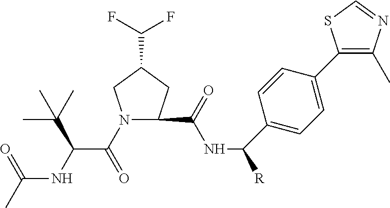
N1(C(C(NC(C)=O)C(C)(C)C)=O)CC(C(F)F)CC1C(NC(C1=CC=C(C2=C(C)N=CS2)C=C1)[R])=O
